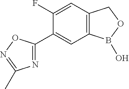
C12=C(B(O)OC1)C=C(C1=NC(C)=NO1)C(F)=C2
